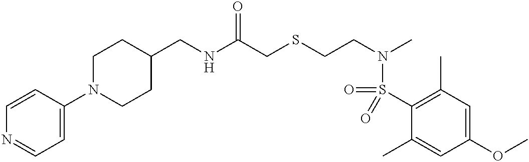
C1(CNC(CSCCN(C)S(C2=C(C)C=C(OC)C=C2C)(=O)=O)=O)CCN(C2=CC=NC=C2)CC1
